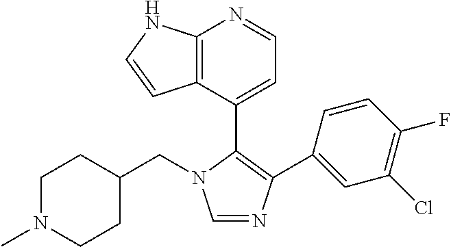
C1=NC(C2=CC(Cl)=C(F)C=C2)=C(C2=CC=NC3=C2C=CN3)N1CC1CCN(C)CC1
